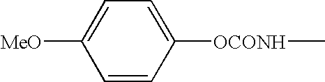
C1=CC([OCONH]C)=CC=C1[MeO]
